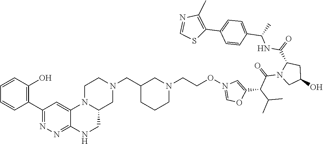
C1CC(CN2CCN3C(C2)CNC2=NN=C(C4=C(O)C=CC=C4)C=C32)CN(CCON2=COC(C(C(N3CC(O)CC3C(NC(C3=CC=C(C4=C(C)N=CS4)C=C3)C)=O)=O)C(C)C)=C2)C1
